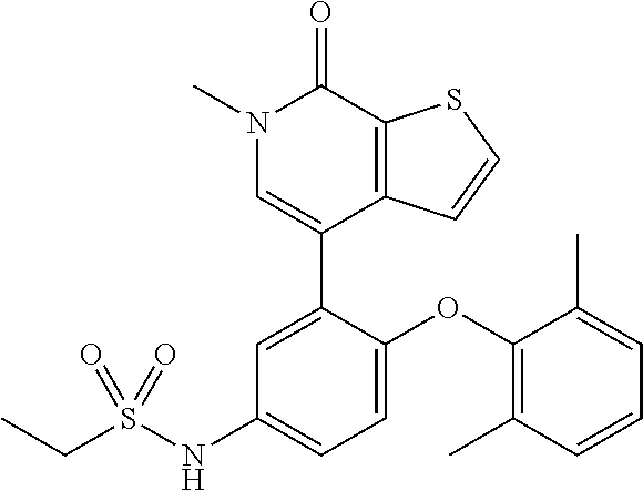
S1C=CC2=C1C(=O)N(C)C=C2C1=CC(NS(CC)(=O)=O)=CC=C1OC1=C(C)C=CC=C1C
